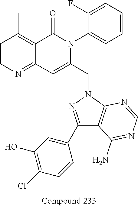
C12=NC=CC(C)=C1C(=O)N(C1=CC=CC=C1F)C(CN1N=C(C3=CC(O)=C(Cl)C=C3)C3=C1N=CN=C3N)=C2
